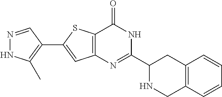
N1=CC(C2=CC3=C(S2)C(=O)NC(C2NCC4=C(C2)C=CC=C4)=N3)=C(C)N1
